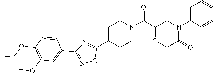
C1=C(N2CC(C(N3CCC(C4=NC(C5=CC(OC)=C(OCC)C=C5)=NO4)CC3)=O)OCC2=O)C=CC=C1
